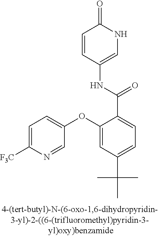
O(C1=CC(C(C)(C)C)=CC=C1C(=O)NC1=CNC(=O)C=C1)C1=CC=C([F3C])N=C1
